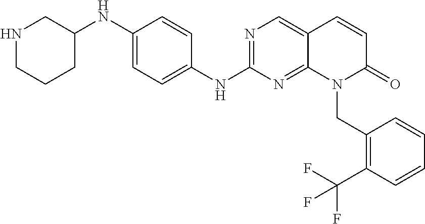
N(C1=CC=C(NC2=NC=C3C(=N2)N(CC2=C(C(F)(F)F)C=CC=C2)C(=O)C=C3)C=C1)C1CNCCC1
